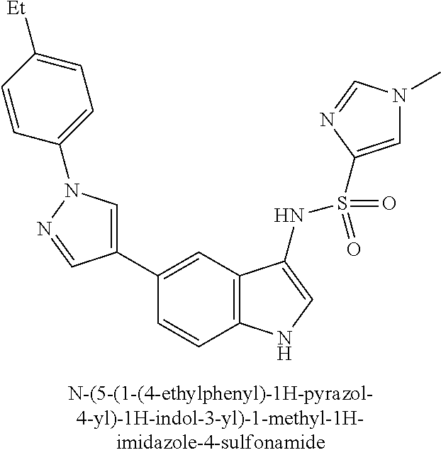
C1(C2=CN(C3=CC=C([Et])C=C3)N=C2)=CC2=C(C=C1)NC=C2NS(=O)(=O)C1=CN(C)C=N1
